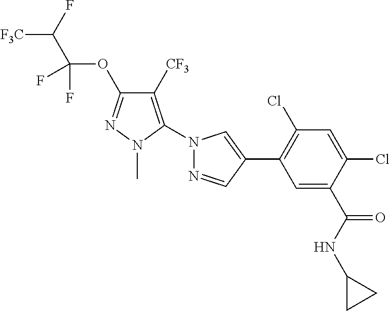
[F3C]C(F)C(OC1=NN(C)C(N2N=CC(C3=C(Cl)C=C(Cl)C(C(NC4CC4)=O)=C3)=C2)=C1[CF3])(F)F
